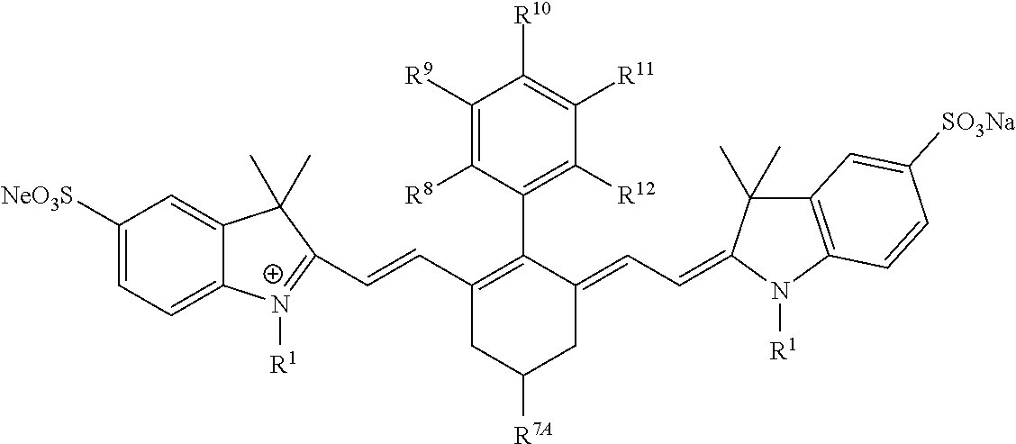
C1([NeO3S])=CC=C2C(=C1)C(C)(C)C(C=CC1=C(C3=C([R12])C([R11])=C([R10])C([R9])=C3[R8])C(=CC=C3C(C)(C)C4=C(N3[R1])C=CC([SO3Na])=C4)CC([R7A])C1)=[N+]2[R1]
